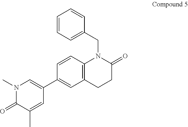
C1=CC2=C(C=C1C1=CN(C)C(=O)C(C)=C1)CCC(=O)N2CC1=CC=CC=C1
